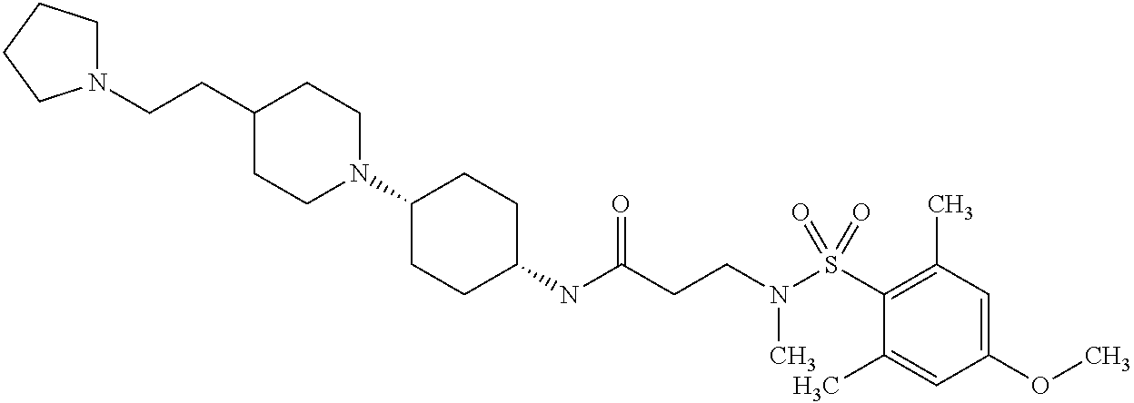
C1(NC(CCN(S(C2=C(C)C=C(OC)C=C2C)(=O)=O)C)=O)CCC(N2CCC(CCN3CCCC3)CC2)CC1
